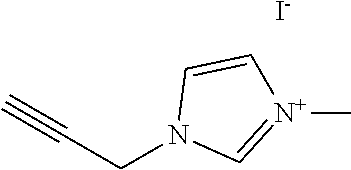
C#CCN1C=[N+](C)C=C1.[I-]
